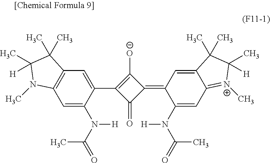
C1=C(N(C(=O)C)[H])C(C2=C([O-])C(=C3C(N([H])C(=O)C)=CC4=[N+](C)C(C)([H])C(C)(C)C4=C3)C2=O)=CC2=C1N(C)C([H])(C)C2(C)C
